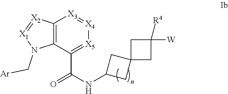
C12=C(C(C(NC3CC4(C3)CC([R4])([W])C4)=O)=[X5][X4]=[X3]1)N(C[Ar])[X1]=[X2]2
